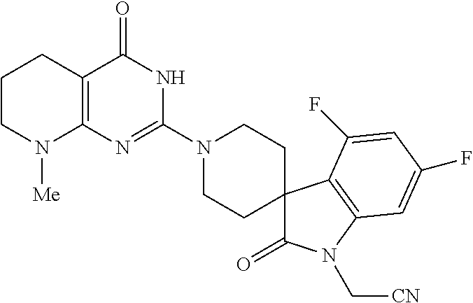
C1CN([Me])C2=C(C1)C(=O)NC(N1CCC3(CC1)C(=O)N(C[CN])C1=C3C(F)=CC(F)=C1)=N2
